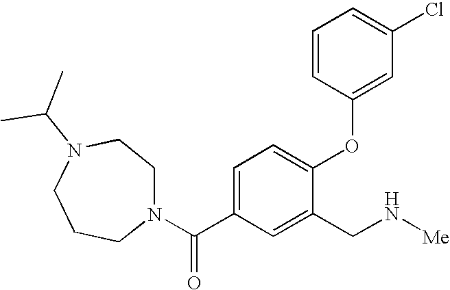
C1=C(C(N2CCN(C(C)C)CCC2)=O)C=C(CN[Me])C(OC2=CC(Cl)=CC=C2)=C1
